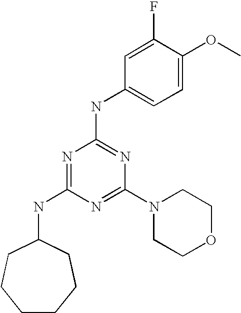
C1CCCC(NC2=NC(NC3=CC=C(OC)C(F)=C3)=NC(N3CCOCC3)=N2)CC1
